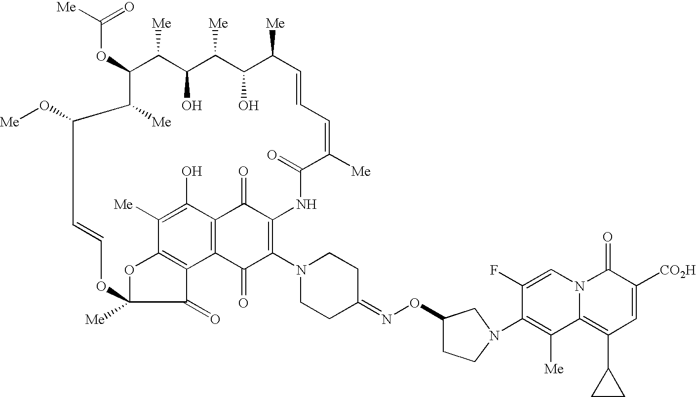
C(OC1C([Me])C(O)C([Me])C(O)C([Me])C=CC=C([Me])C(=O)NC2=C(N3CCC(=NOC4CCN(C5=C([Me])C6=C(C7CC7)C=C([CO2H])C(=O)N6C=C5F)C4)CC3)C(=O)C3=C(C2=O)C(O)=C([Me])C2=C3C(=O)C([Me])(O2)OC=CC(O[Me])C1[Me])([Me])=O
